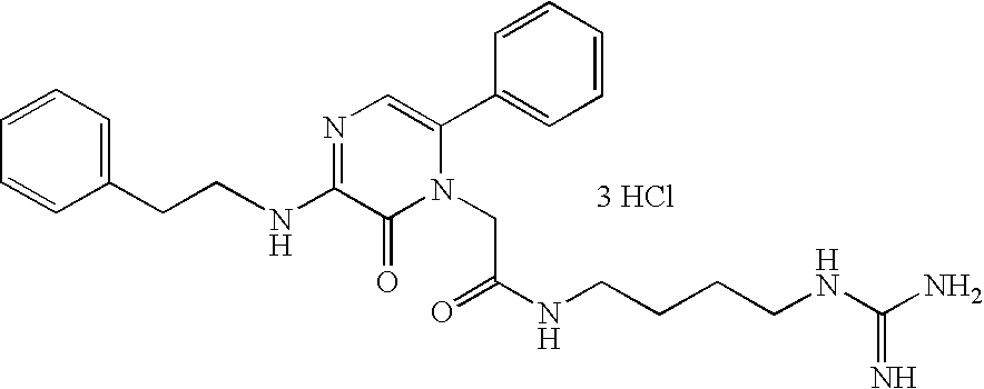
N(C1=NC=C(C2=CC=CC=C2)N(CC(NCCCCNC(N)=N)=O)C1=O)CCC1=CC=CC=C1.[3 HCl]
